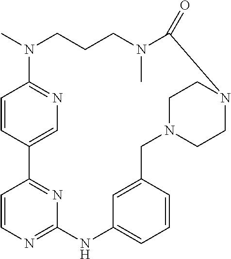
C1=CC2=CN=C1N(C)CCCN(C)C(=O)N1CCN(CC3=CC(=CC=C3)NC3=NC=CC2=N3)CC1
